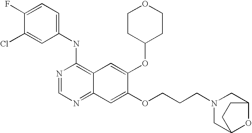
C1(NC2=C3C(=NC=N2)C=C(OCCCN2CC4OC(C2)CC4)C(OC2CCOCC2)=C3)=CC=C(F)C(Cl)=C1
